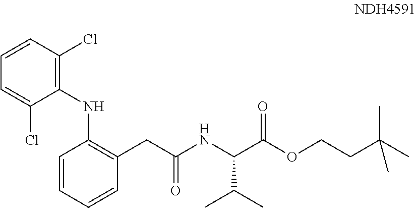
C1=CC(Cl)=C(NC2=C(CC(NC(C(OCCC(C)(C)C)=O)C(C)C)=O)C=CC=C2)C(Cl)=C1
